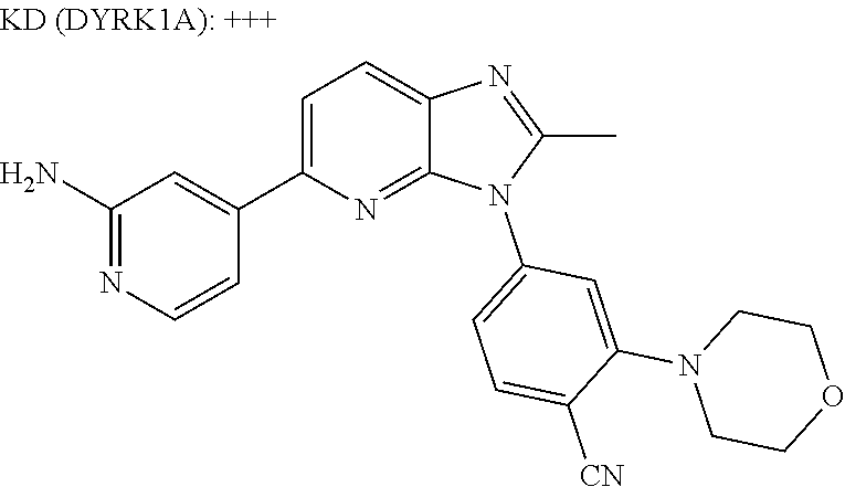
C1(C2=CC=C3N=C(C)N(C4=CC=C([CN])C(N5CCOCC5)=C4)C3=N2)=CC(N)=NC=C1
